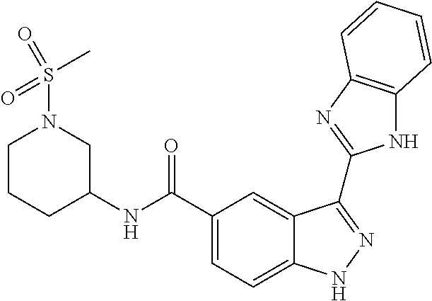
C1(C(NC2CCCN(S(C)(=O)=O)C2)=O)=CC=C2C(=C1)C(C1=NC3=C(N1)C=CC=C3)=NN2
